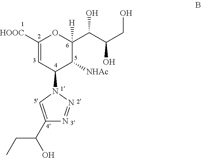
C1([HOOC])=CC(N2C=C(C(CC)O)N=N2)C([NHAc])C(C(C(CO)O)O)([H])O1
